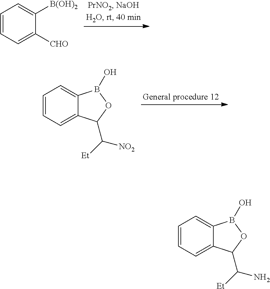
C1=CC=C([CHO])C([B(OH)2])=C1.C1=CC=C2C(=C1)B(O)OC2C([NO2])[Et].C1=CC=C2C(=C1)B(O)OC2C(N)[Et]
